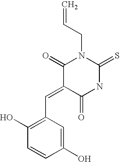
C(=C1C(=O)N(CC=C)C(=S)NC1=O)C1=C(O)C=CC(O)=C1
